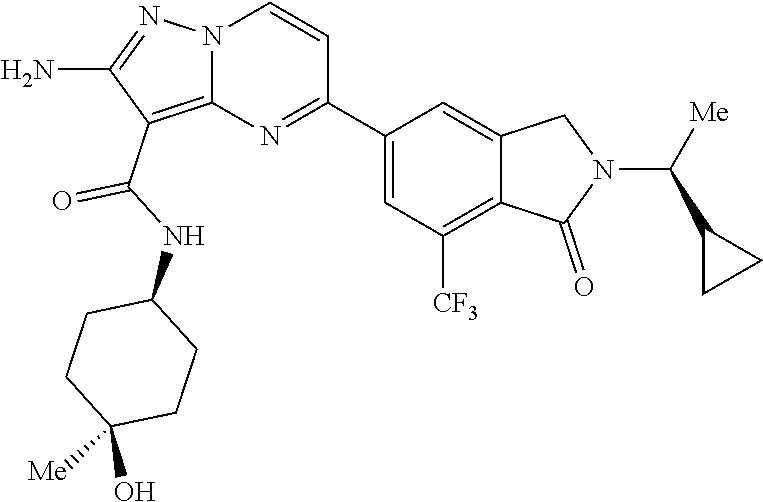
C1(C(NC2CCC(O)([Me])CC2)=O)=C2N(N=C1N)C=CC(C1=CC([CF3])=C3C(=C1)CN(C(C1CC1)[Me])C3=O)=N2
